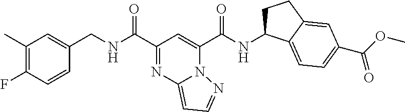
C1(C)=C(F)C=CC(CNC(C2=NC3=CC=NN3C(C(NC3CCC4=CC(C(=O)OC)=CC=C34)=O)=C2)=O)=C1
